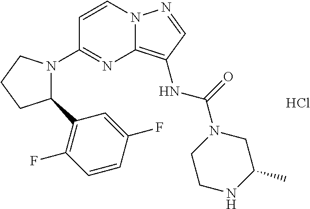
C1=CN2C(=C(NC(=O)N3CCNC(C)C3)C=N2)N=C1N1C(C2=C(F)C=CC(F)=C2)CCC1.Cl
